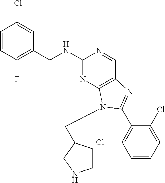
C1=CC(F)=C(CNC2=NC3=C(C=N2)N=C(C2=C(Cl)C=CC=C2Cl)N3CC2CCNC2)C=C1Cl
